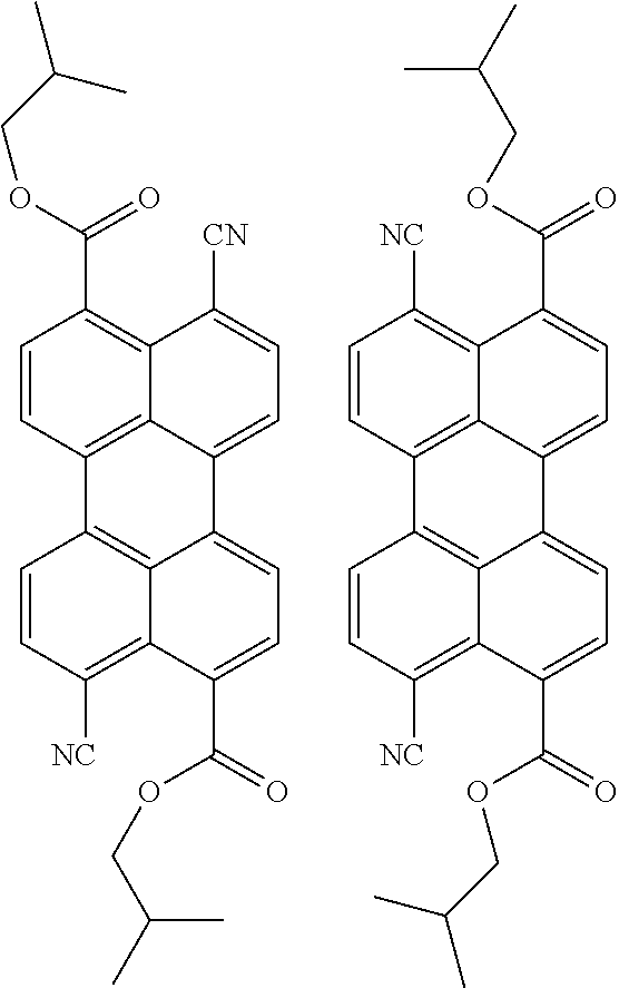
C12=C3C(=CC=C([CN])C3=C(C(OCC(C)C)=O)C=C1)C1=CC=C(C(=O)OCC(C)C)C3=C([NC])C=CC2=C13.C12=C3C(=CC=C(C(OCC(C)C)=O)C3=C([NC])C=C1)C1=CC=C(C(=O)OCC(C)C)C3=C([NC])C=CC2=C13
